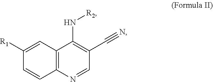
C12=C(N=CC(C#N)=C1N[R2])C=CC([R1])=C2
